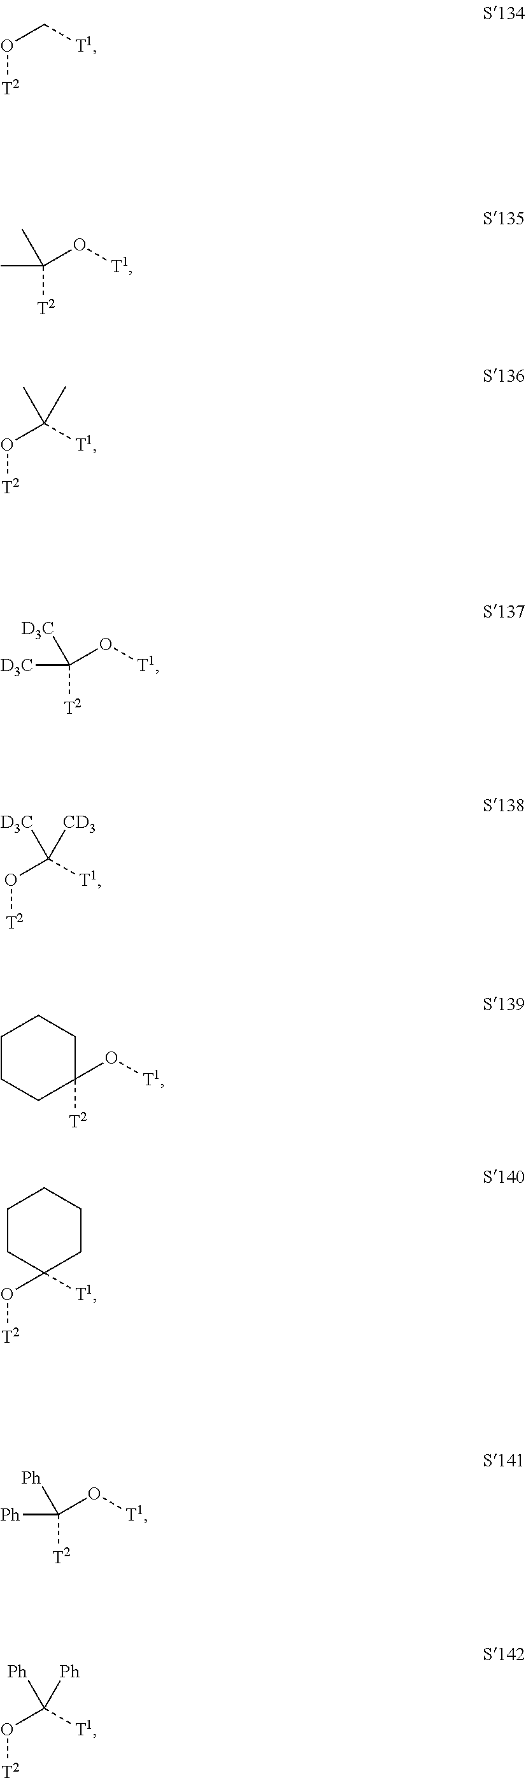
O([T2])C[T1].C([T2])(O[T1])(C)C.O([T2])C([T1])(C)C.C([T2])(O[T1])([D3C])[D3C].O([T2])C([T1])([D3C])[CD3].C1([T2])(O[T1])CCCCC1.[T2]OC1([T1])CCCCC1.C([T2])(O[T1])([Ph])[Ph].O([T2])C([T1])([Ph])[Ph]
